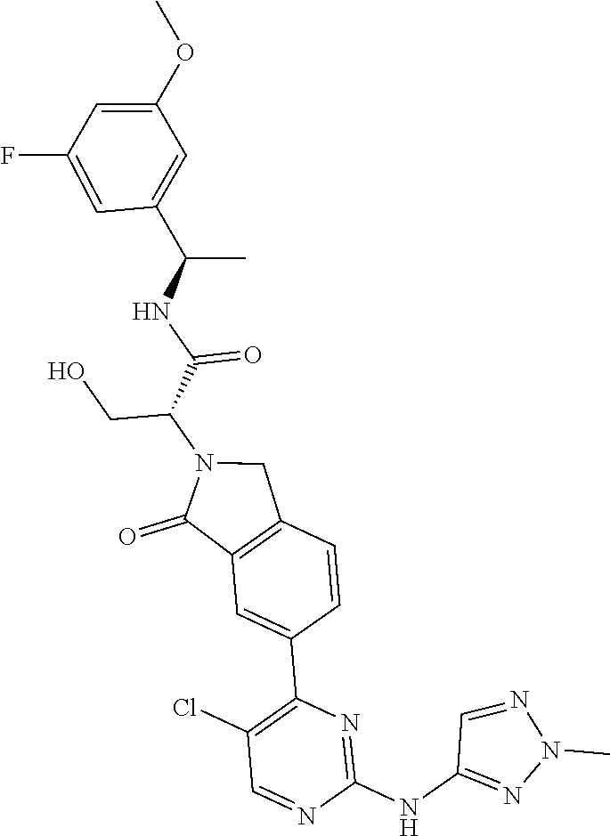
C(N1C(=O)C2=C(C1)C=CC(C1=C(Cl)C=NC(NC3=NN(C)N=C3)=N1)=C2)(C(NC(C)C1=CC(OC)=CC(F)=C1)=O)CO
